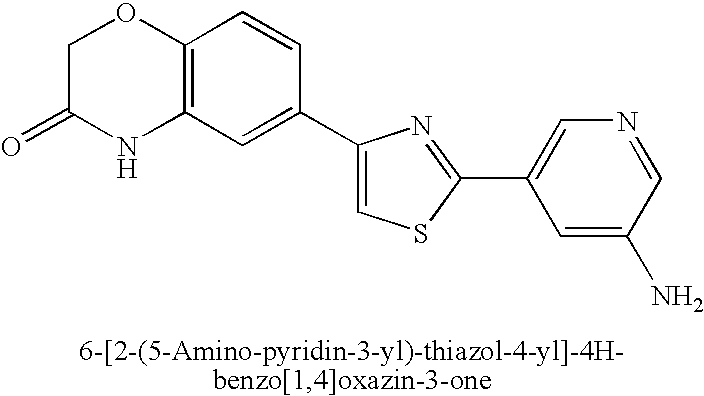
C1C(=O)NC2=C(O1)C=CC(C1=CSC(C3=CN=CC(N)=C3)=N1)=C2
